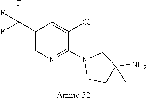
C1(C(F)(F)F)=CN=C(N2CCC(N)(C)C2)C(Cl)=C1
